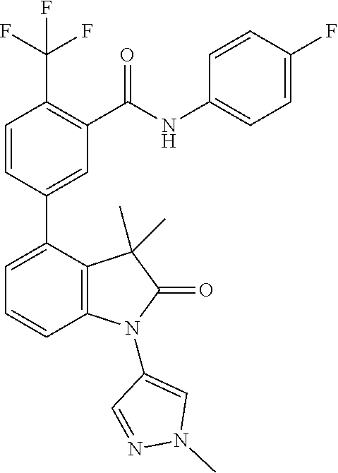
C1=CC(C2=CC=CC3=C2C(C)(C)C(=O)N3C2=CN(C)N=C2)=CC(C(NC2=CC=C(F)C=C2)=O)=C1C(F)(F)F
